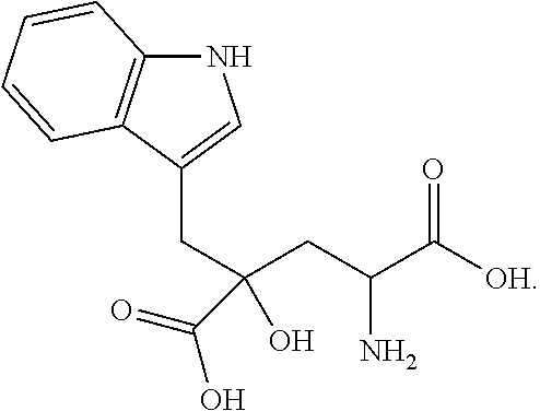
N1C2=C(C(CC(CC(C([OH])=O)N)(C(O)=O)O)=C1)C=CC=C2
